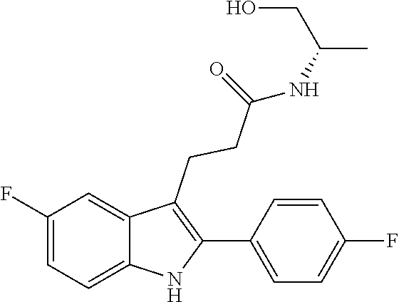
C1(CCC(=O)NC(C)CO)=C(C2=CC=C(F)C=C2)NC2=CC=C(F)C=C12
